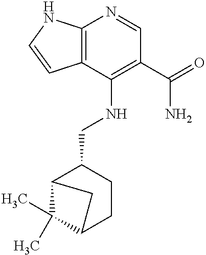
C12=C(C(NCC3C4C(C)(C)C(CC3)C4)=C(C(=O)N)C=N1)C=CN2
